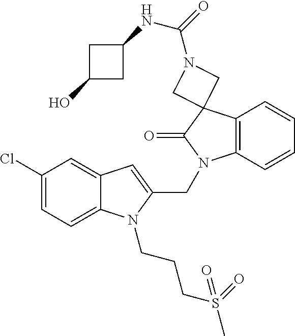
C1(Cl)=CC=C2C(=C1)C=C(CN1C3=C(C=CC=C3)C3(C1=O)CN(C(=O)NC1CC(O)C1)C3)N2CCCS(C)(=O)=O
